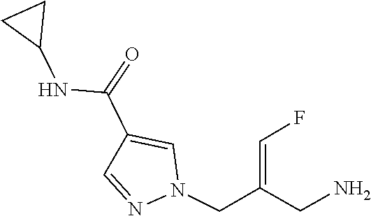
C1=NN(CC(CN)=CF)C=C1C(=O)NC1CC1
